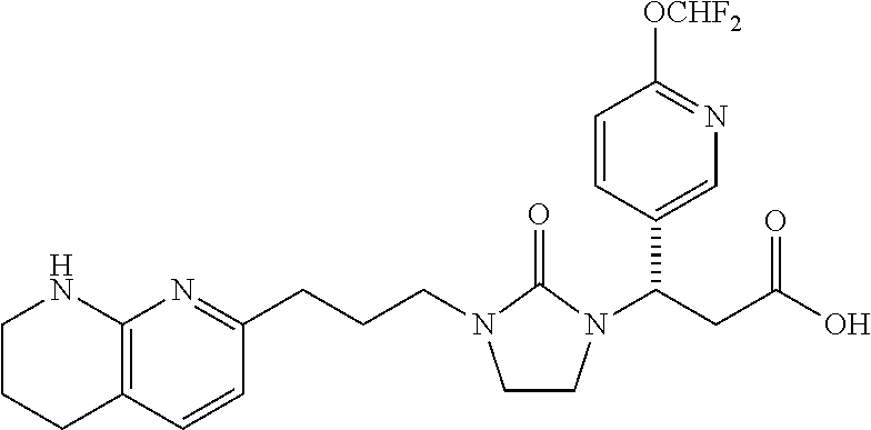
C12=C(C=CC(CCCN3CCN(C(CC(O)=O)C4=CN=C([OCHF2])C=C4)C3=O)=N1)CCCN2
